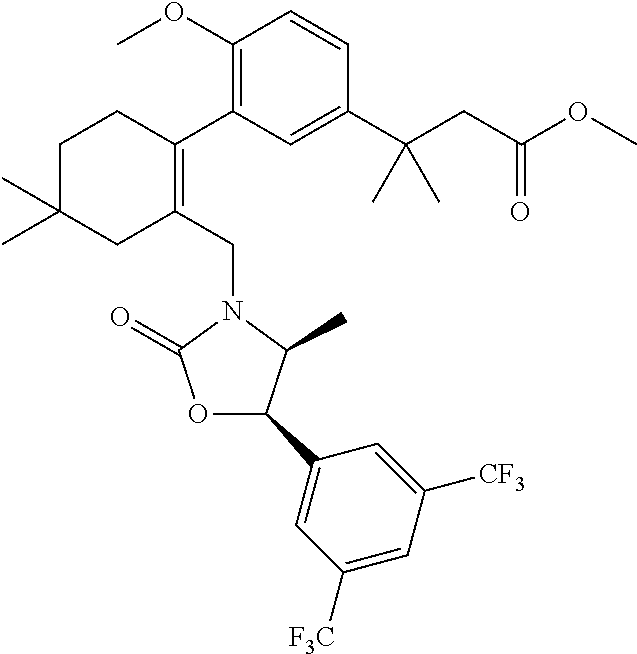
C1(OC)=C(C2=C(CN3C(=O)OC(C4=CC([F3C])=CC([CF3])=C4)C3C)CC(C)(C)CC2)C=C(C(CC(OC)=O)(C)C)C=C1
